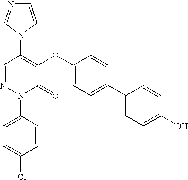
C1(N2C=NC=C2)=C(OC2=CC=C(C3=CC=C(O)C=C3)C=C2)C(=O)N(C2=CC=C(Cl)C=C2)N=C1
